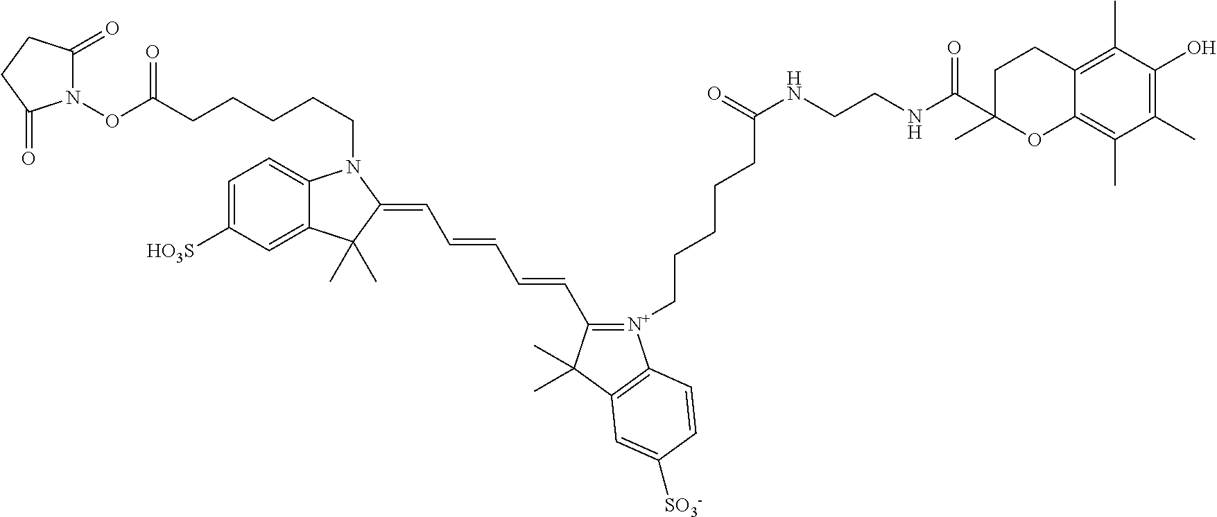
N1(OC(CCCCCN2C3=CC=C([HO3S])C=C3C(C)(C)C2=CC=CC=CC2=[N+](CCCCCC(NCCNC(C3(C)CCC4=C(C)C(O)=C(C)C(C)=C4O3)=O)=O)C3=C(C2(C)C)C=C([SO3-])C=C3)=O)C(=O)CCC1=O
